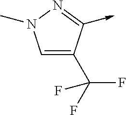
C1=C(C(F)(F)F)C(->C)=NN1C
